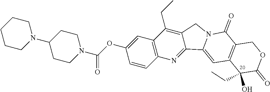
C1CN(C2CCN(C(OC3=CC4=C(C=C3)N=C3C(=C4CC)CN4C3=CC3=C(C4=O)COC(=O)C3(O)CC)=O)CC2)CCC1
